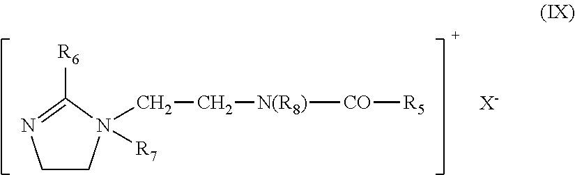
C1CN([R7])(CC[N(R8)][CO][R5])C([R6])=N1.[X-]
